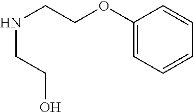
N(CCOC1=CC=CC=C1)CCO
